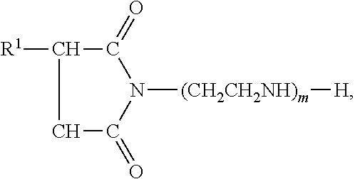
C1C(=O)N([(CH2CH2NH)m][H])C(=O)C1[R1]
